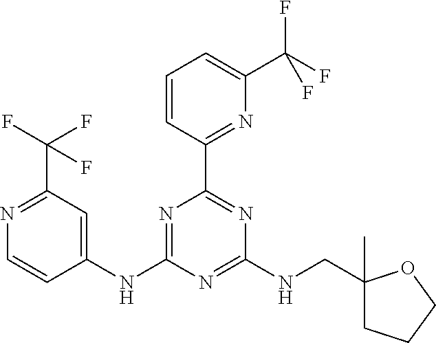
C1=CC(C2=NC(NCC3(C)CCCO3)=NC(NC3=CC(C(F)(F)F)=NC=C3)=N2)=NC(C(F)(F)F)=C1
